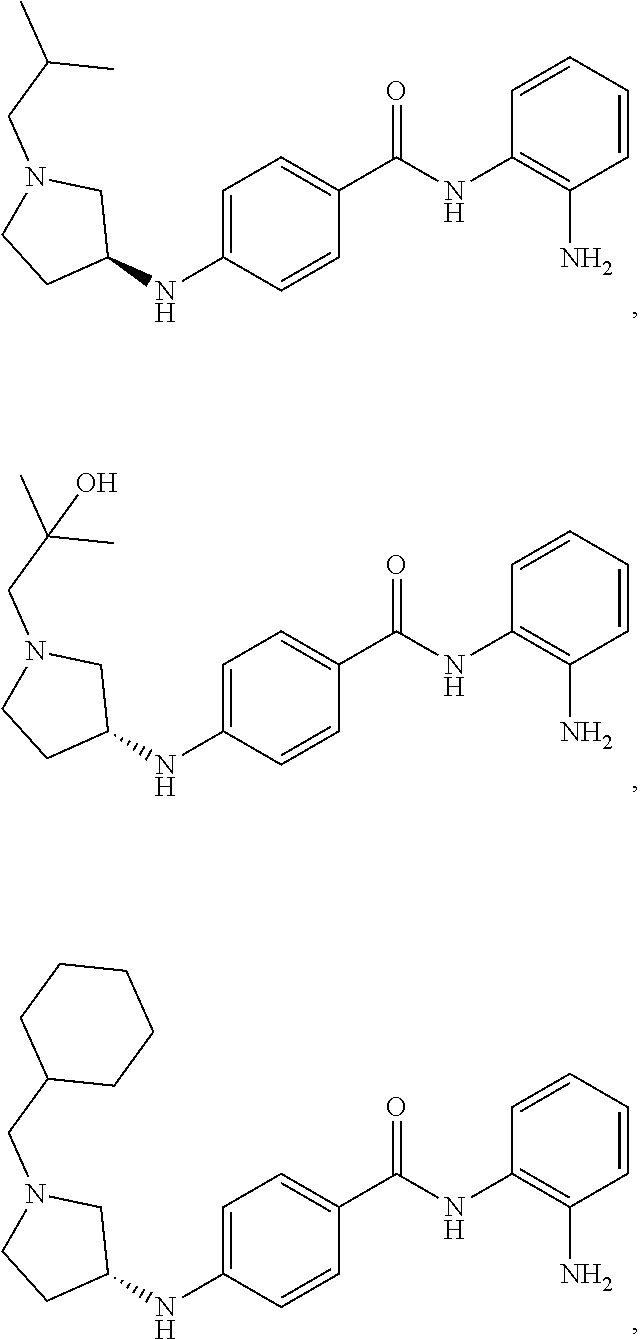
C1(NC2=CC=C(C(NC3=C(N)C=CC=C3)=O)C=C2)CN(CC(C)C)CC1.C1(NC2=CC=C(C(NC3=C(N)C=CC=C3)=O)C=C2)CN(CC(C)(C)O)CC1.C1(NC2=CC=C(C(NC3=C(N)C=CC=C3)=O)C=C2)CN(CC2CCCCC2)CC1
